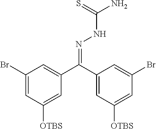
C1(Br)=CC([OTBS])=CC(C(C2=CC([OTBS])=CC(Br)=C2)=NNC(=S)N)=C1
